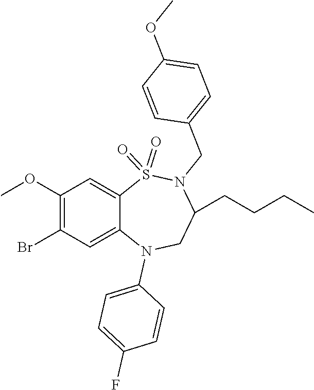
C1=CC(F)=CC=C1N1CC(CCCC)N(CC2=CC=C(OC)C=C2)S(=O)(=O)C2=CC(OC)=C(Br)C=C12
